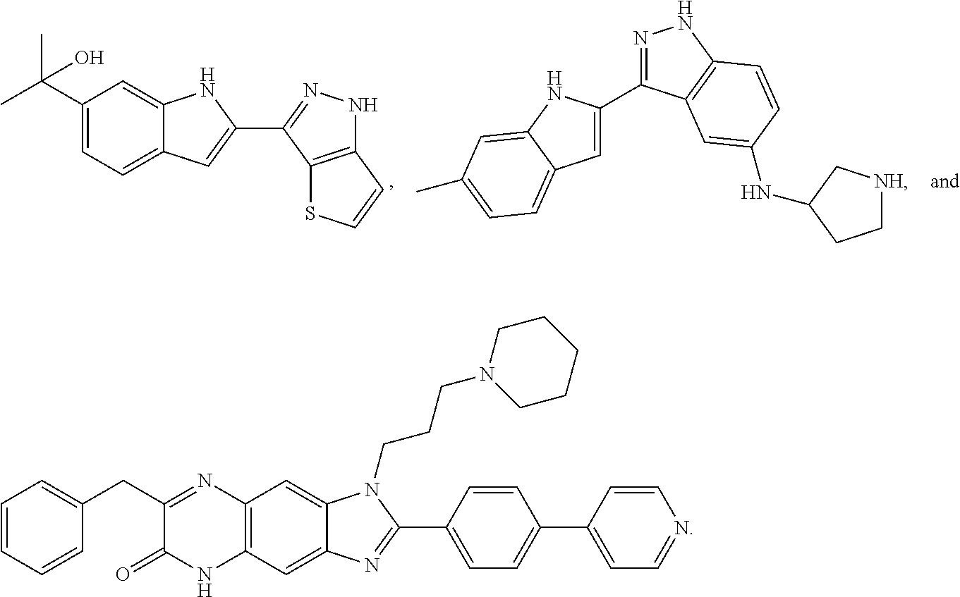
C12=CC(C(C)(C)O)=CC=C1C=C(C1=NNC3=C1SC=C3)N2.N1=C(C2=CC3=CC=C(C)C=C3N2)C2=C(N1)C=CC(NC1C[NH]CC1)=C2.C12=CC3=C(C=C1N=C(C1=CC=C(C4=CC=NC=C4)C=C1)N2CCCN1CCCCC1)NC(=O)C(CC1=CC=CC=C1)=N3
